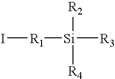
I[R1][Si]([R2])([R4])[R3]
